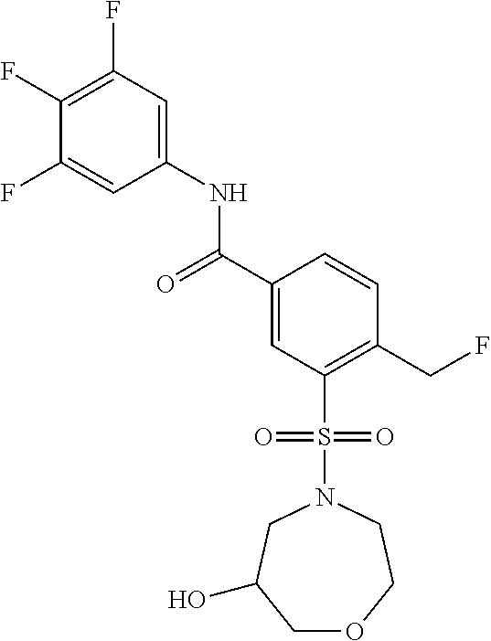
C1(F)=C(F)C=C(NC(C2=CC(S(N3CC(O)COCC3)(=O)=O)=C(CF)C=C2)=O)C=C1F
